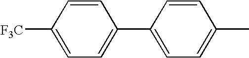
C1=CC(C2=CC=C([F3C])C=C2)=CC=C1C
